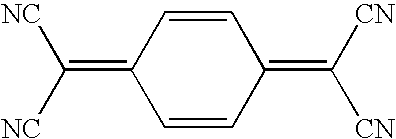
C1(=C([NC])[NC])C=CC(=C([CN])[CN])C=C1
